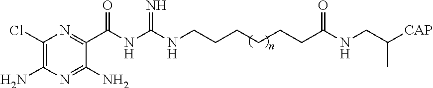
C1(Cl)=C(N)N=C(N)C(C(NC(=N)NCCCCCCC(NCC([CAP])C)=O)=O)=N1
